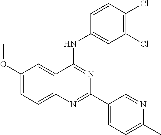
C1(OC)=CC=C2C(=C1)C(NC1=CC(Cl)=C(Cl)C=C1)=NC(C1=CC=C(C)N=C1)=N2
